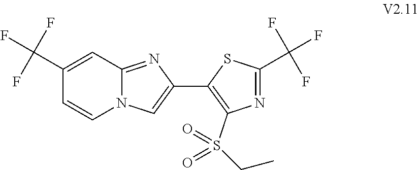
C1(C(F)(F)F)=CC2=NC(C3=C(S(CC)(=O)=O)N=C(C(F)(F)F)S3)=CN2C=C1
